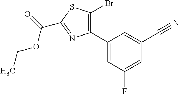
C1(C2=C(Br)SC(C(OCC)=O)=N2)=CC(F)=CC(C#N)=C1
